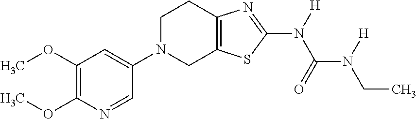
C1(OC)=C(OC)N=CC(N2CC3=C(CC2)N=C(N([H])C(=O)N([H])CC)S3)=C1
